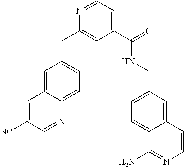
C1=NC2=CC=C(CC3=CC(C(=O)NCC4=CC=C5C(=C4)C=CN=C5N)=CC=N3)C=C2C=C1[NC]
